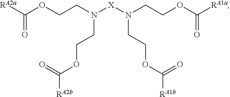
C(OCCN([X]N(CCOC(=O)[RA1a])CCOC(=O)[RA1b])CCOC(=O)[RA2b])([RA2a])=O
